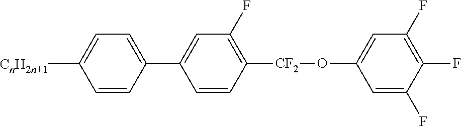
C1([CnH2n+1])=CC=C(C2=CC(F)=C([CF2]OC3=CC(F)=C(F)C(F)=C3)C=C2)C=C1
